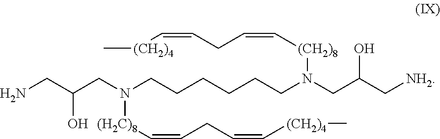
[(CH2)4](C=CCC=C[(CH2)8]N(CC(C[NH2])O)CCCCCCN([(H2C)8]C=CCC=C[(CH2)4]C)CC(CN)O)C
